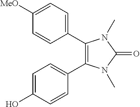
C1(C2=CC=C([MeO])C=C2)=C(C2=CC=C(O)C=C2)N(C)C(=O)N1C
